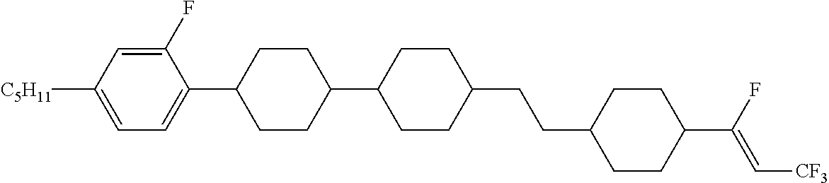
C1=C([C5H11])C=C(F)C(C2CCC(C3CCC(CCC4CCC(C(F)=C[CF3])CC4)CC3)CC2)=C1
